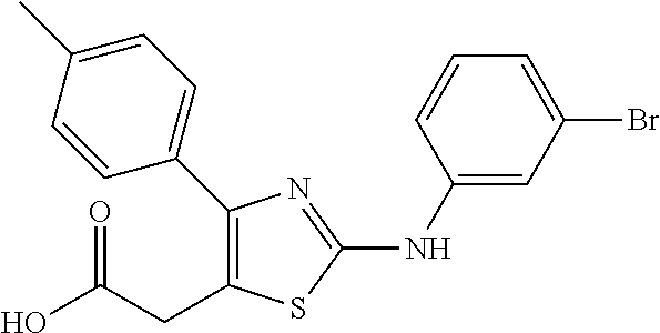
C1(C2=C(CC(O)=O)SC(NC3=CC(Br)=CC=C3)=N2)=CC=C(C)C=C1
